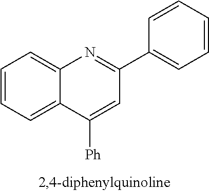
C1=CC=C2C(=C1)N=C(C1=CC=CC=C1)C=C2[Ph]
